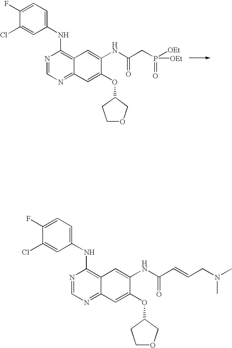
C1(F)=CC=C(NC2=C3C(=NC=N2)C=C(OC2COCC2)C(NC(=O)C=CCN(C)C)=C3)C=C1Cl.C1(F)=CC=C(NC2=C3C(=NC=N2)C=C(OC2COCC2)C(NC(=O)CP([OEt])(=O)[OEt])=C3)C=C1Cl
